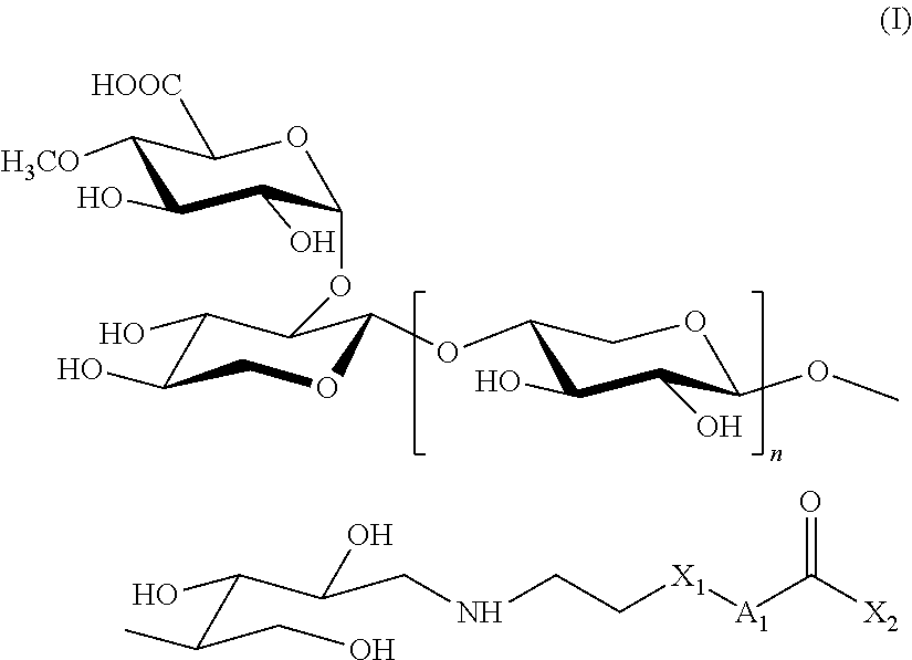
C1([H3CO])C(O)C(O)C(OC2C(O)C(O)COC2OC2C(O)C(O)C(OC)OC2)OC1[HOOC].C(C(CO)C)(C(CNCC[X1][A1]C([X2])=O)O)O
